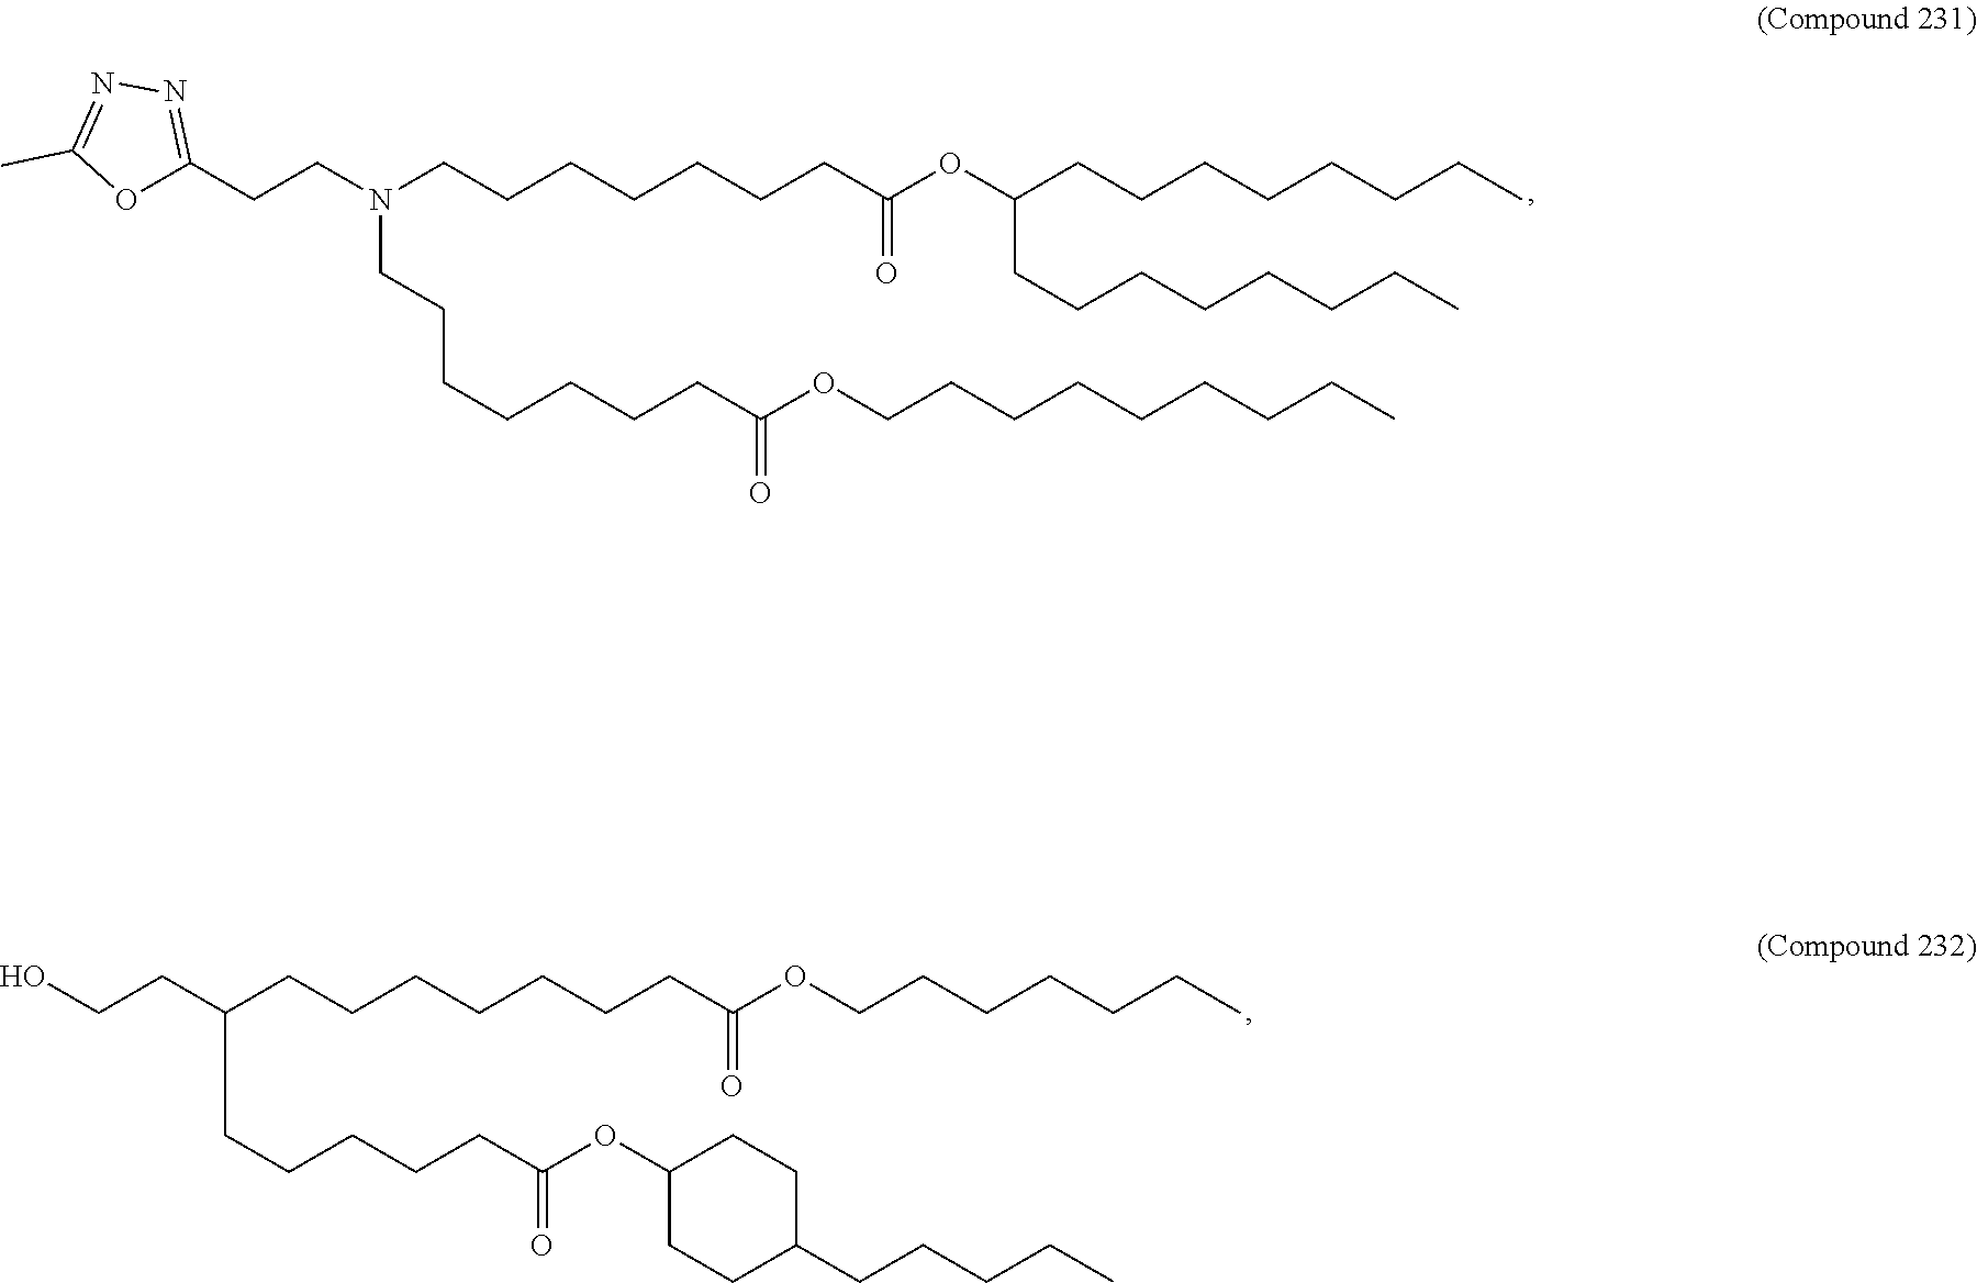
C(CCCCCC(OC1CCC(CCCCC)CC1)=O)(CCCCCCCC(OCCCCCCC)=O)CCO.C1(CCN(CCCCCCCC(OC(CCCCCCCC)CCCCCCCC)=O)CCCCCCCC(OCCCCCCCCC)=O)=NN=C(C)O1
